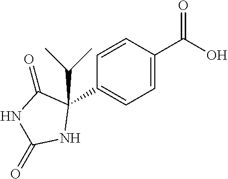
C1=CC(C(O)=O)=CC=C1C1(C(C)C)C(=O)NC(=O)N1
